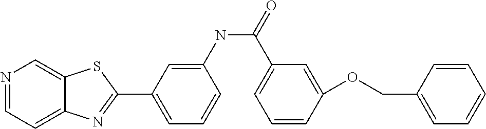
N1=CC=C2C(=C1)SC(C1=CC=CC(NC(C3=CC=CC(OCC4=CC=CC=C4)=C3)=O)=C1)=N2
